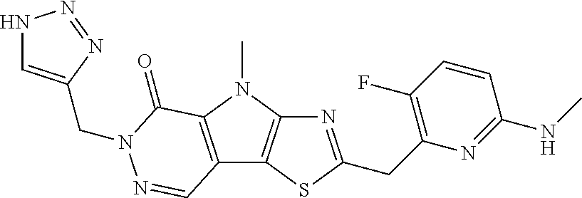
N1=C(CC2=C(F)C=CC(NC)=N2)SC2=C1N(C)C1=C2C=NN(CC2=CNN=N2)C1=O
